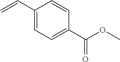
C1(C=C)=CC=C(C(OC)=O)C=C1
